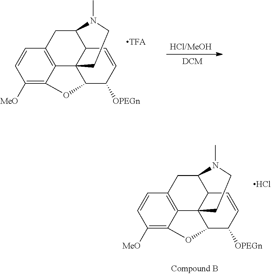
C1([MeO])=C2C3=C(C=C1)CC1C4C3(C(C([OPEGn])C=C4)O2)CCN1C.C1([MeO])=C2C3=C(C=C1)CC1C4C3(C(C([OPEGn])C=C4)O2)CCN1C.Cl
